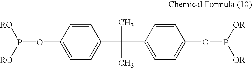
C1(OP([RO])[RO])=CC=C(C(C)(C2=CC=C(OP([OR])[OR])C=C2)C)C=C1
